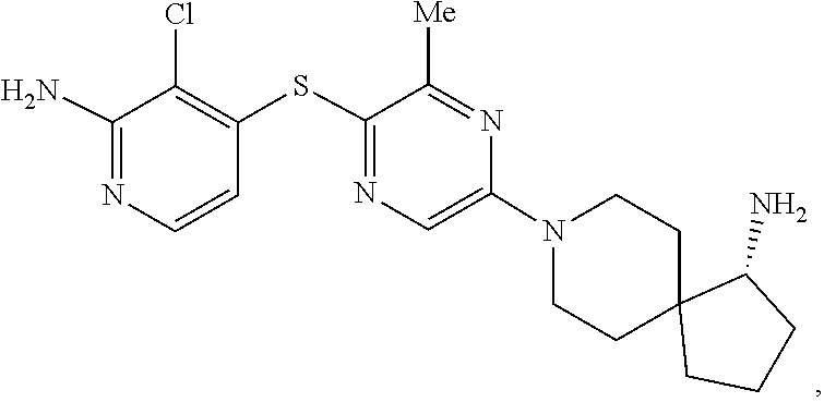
C1CC2(CCN1C1=CN=C(SC3=C(Cl)C(N)=NC=C3)C([Me])=N1)CCCC2N
